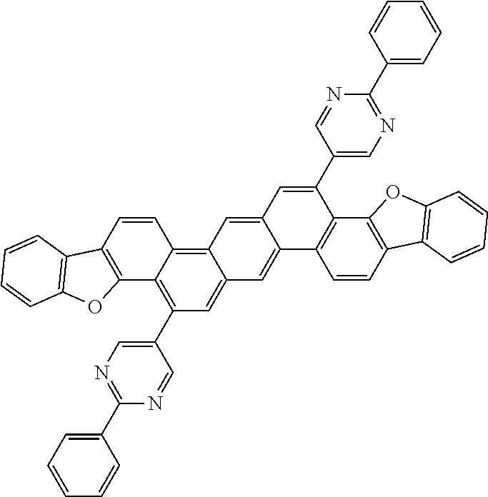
C12=C(C=CC3=C4C(=CC(C5=CN=C(C6=CC=CC=C6)N=C5)=C13)C=C1C(=C4)C=C(C3=CN=C(C4=CC=CC=C4)N=C3)C3=C1C=CC1=C3OC3=C1C=CC=C3)C1=C(O2)C=CC=C1
